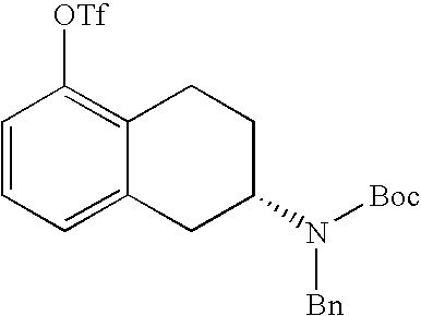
C1=CC=C2C(=C1[OTf])CCC(N([Boc])[Bn])C2
